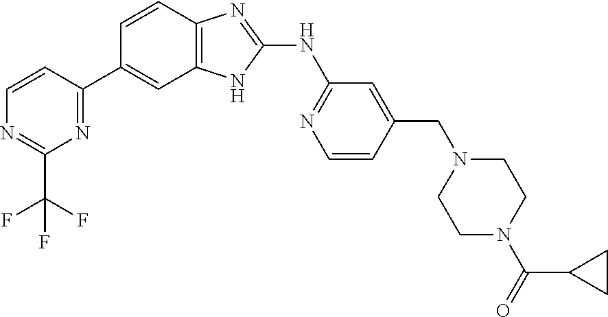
C1=CC(C2=CC3=C(C=C2)N=C(NC2=NC=CC(CN4CCN(C(=O)C5CC5)CC4)=C2)N3)=NC(C(F)(F)F)=N1
